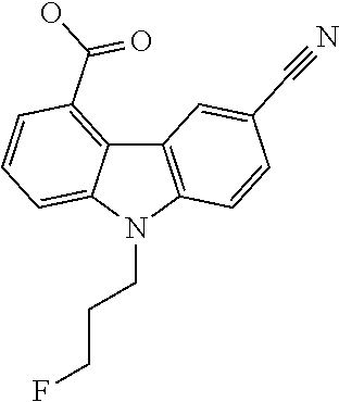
C12=C(N(CCCF)C3=CC=CC(C(O)=O)=C13)C=CC(C#N)=C2
